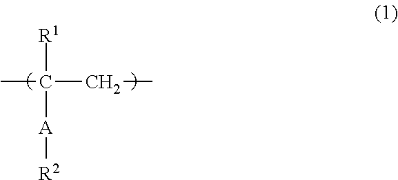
CC([A][R2])([R1])CC
